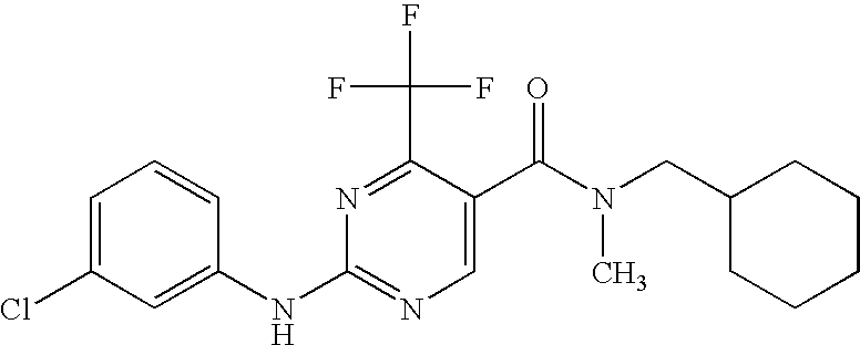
C1=C(Cl)C=C(NC2=NC=C(C(N(CC3CCCCC3)C)=O)C(C(F)(F)F)=N2)C=C1
